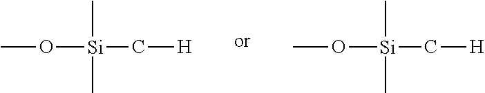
CO[Si](C)(C)C[H].CO[Si](C)(C)C[H]
